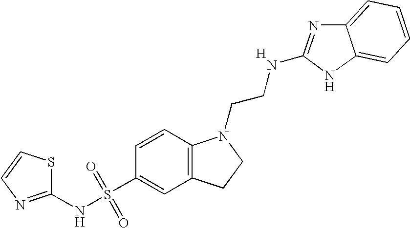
C1(NS(C2=CC3=C(C=C2)N(CCNC2=NC4=CC=CC=C4N2)CC3)(=O)=O)=NC=CS1.[H]
